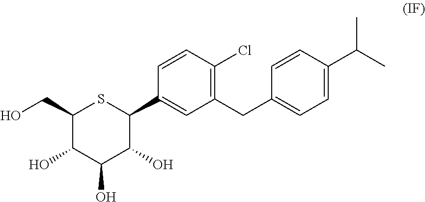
C1(CO)C(O)C(O)C(O)C(C2=CC(CC3=CC=C(C(C)C)C=C3)=C(Cl)C=C2)S1
